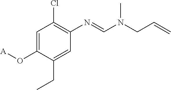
C1=C(O[A])C(CC)=CC(N=CN(CC=C)C)=C1Cl
